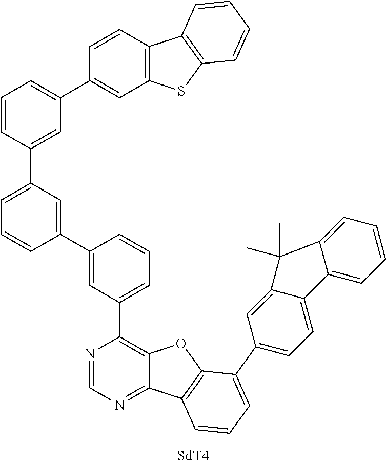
C1=CC(C2=CC=CC(C3=CC(C4=C5C(=NC=N4)C4=C(O5)C(C5=CC=C6C(=C5)C(C)(C)C5=CC=CC=C65)=CC=C4)=CC=C3)=C2)=CC(C2=CC3=C(C=C2)C2=C(S3)C=CC=C2)=C1
